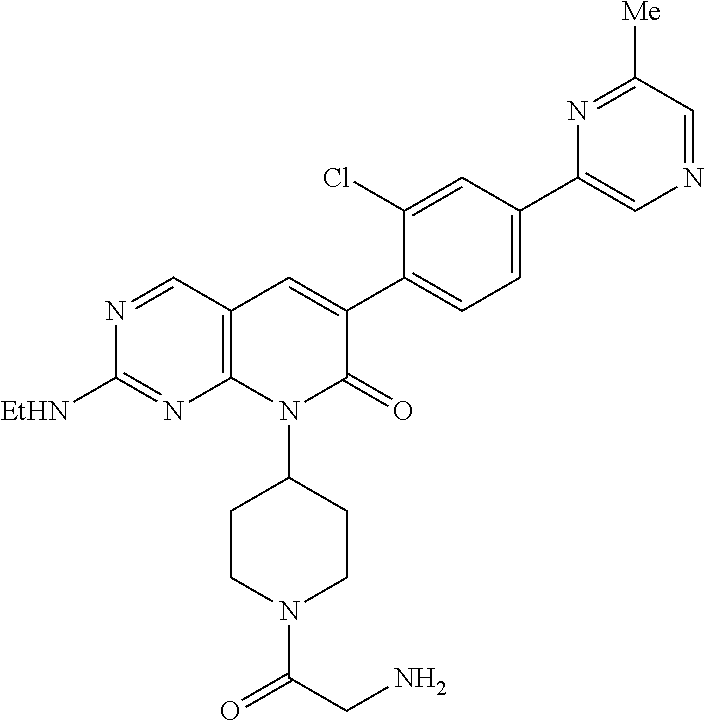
N1=CC2=C(N=C1[EtHN])N(C1CCN(C(CN)=O)CC1)C(=O)C(C1=CC=C(C3=CN=CC([Me])=N3)C=C1Cl)=C2
